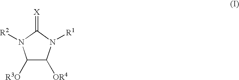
C1([R3O])C([OR4])N([R1])C(=[X])N1[R2]
